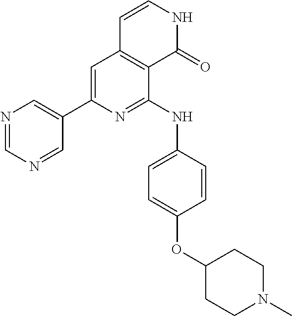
N1=CN=CC(C2=CC3=C(C(NC4=CC=C(OC5CCN(C)CC5)C=C4)=N2)C(=O)NC=C3)=C1
